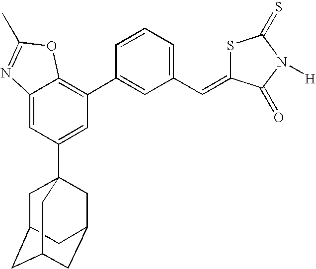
C1=C2C(=C(C3=CC(C=C4SC(=S)N([H])C4=O)=CC=C3)C=C1C13CC4CC(CC(C1)C4)C3)OC(C)=N2
